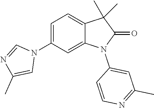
C1=C(N2C=NC(C)=C2)C=C2C(=C1)C(C)(C)C(=O)N2C1=CC(C)=NC=C1
